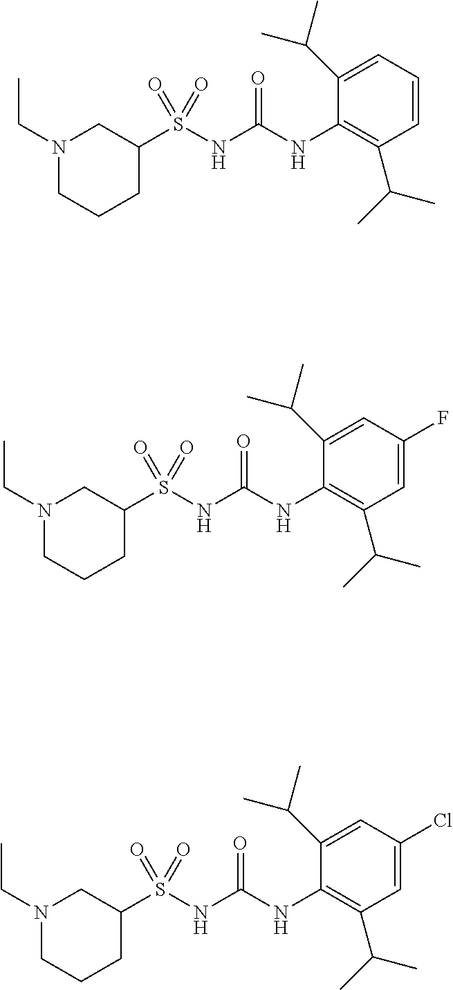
C1(S(NC(NC2=C(C(C)C)C=CC=C2C(C)C)=O)(=O)=O)CN(CC)CCC1.C1(S(NC(NC2=C(C(C)C)C=C(F)C=C2C(C)C)=O)(=O)=O)CN(CC)CCC1.C1(S(NC(NC2=C(C(C)C)C=C(Cl)C=C2C(C)C)=O)(=O)=O)CN(CC)CCC1
